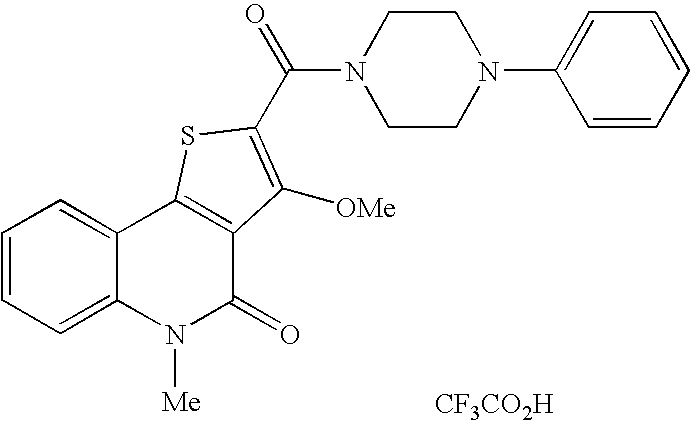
N1(C(=O)C2=C([OMe])C3=C(C4=CC=CC=C4N([Me])C3=O)S2)CCN(C2=CC=CC=C2)CC1.[CF3CO2H]
